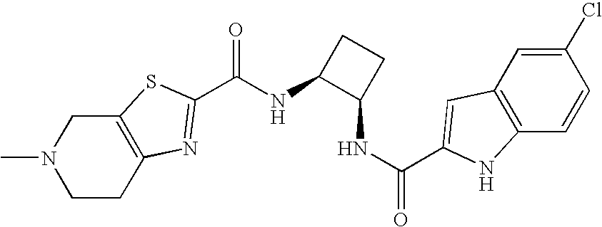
N1(C)CCC2=C(C1)SC(C(NC1C(NC(=O)C3=CC4=C(C=CC(Cl)=C4)N3)CC1)=O)=N2
